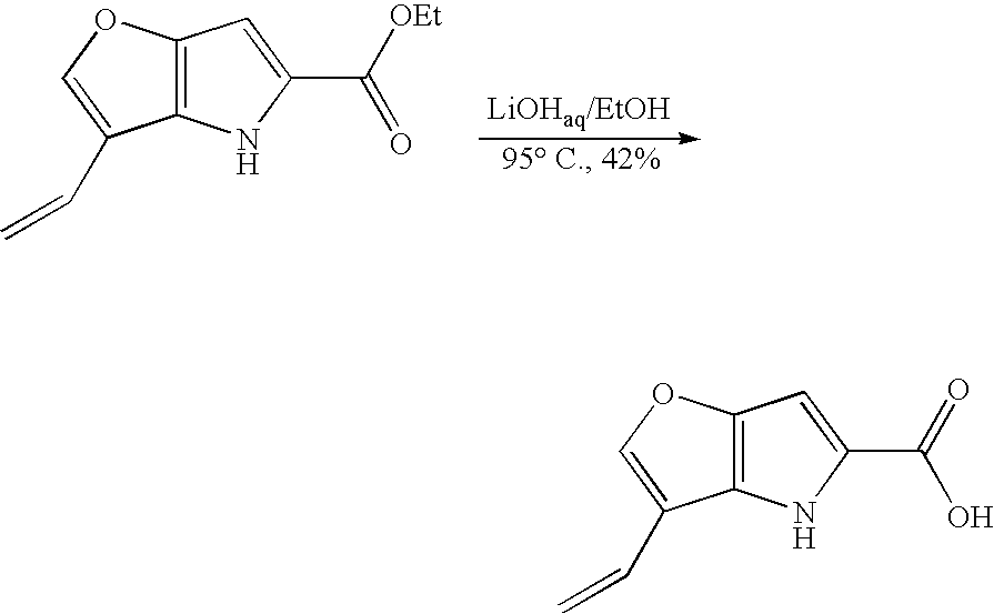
C12=C(OC=C1C=C)C=C(C([OEt])=O)N2.C12=C(OC=C1C=C)C=C(C(=O)O)N2
